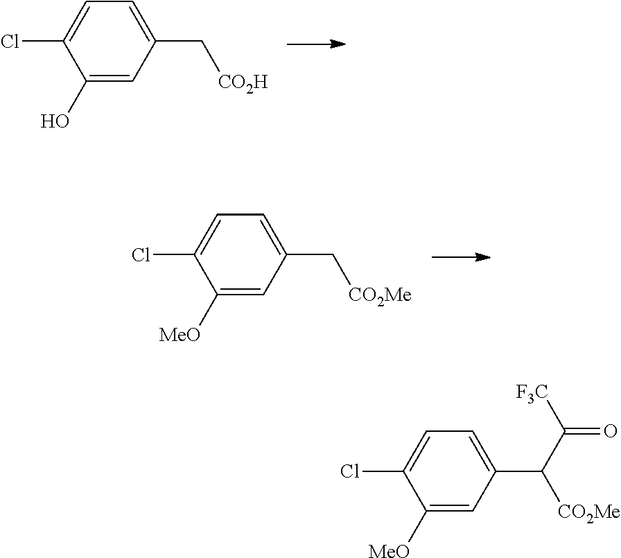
ClC1=CC=C(C[CO2H])C=C1O.ClC1=CC=C(C[CO2Me])C=C1[MeO].ClC1=CC=C(C([CO2Me])C([F3C])=O)C=C1[MeO]
